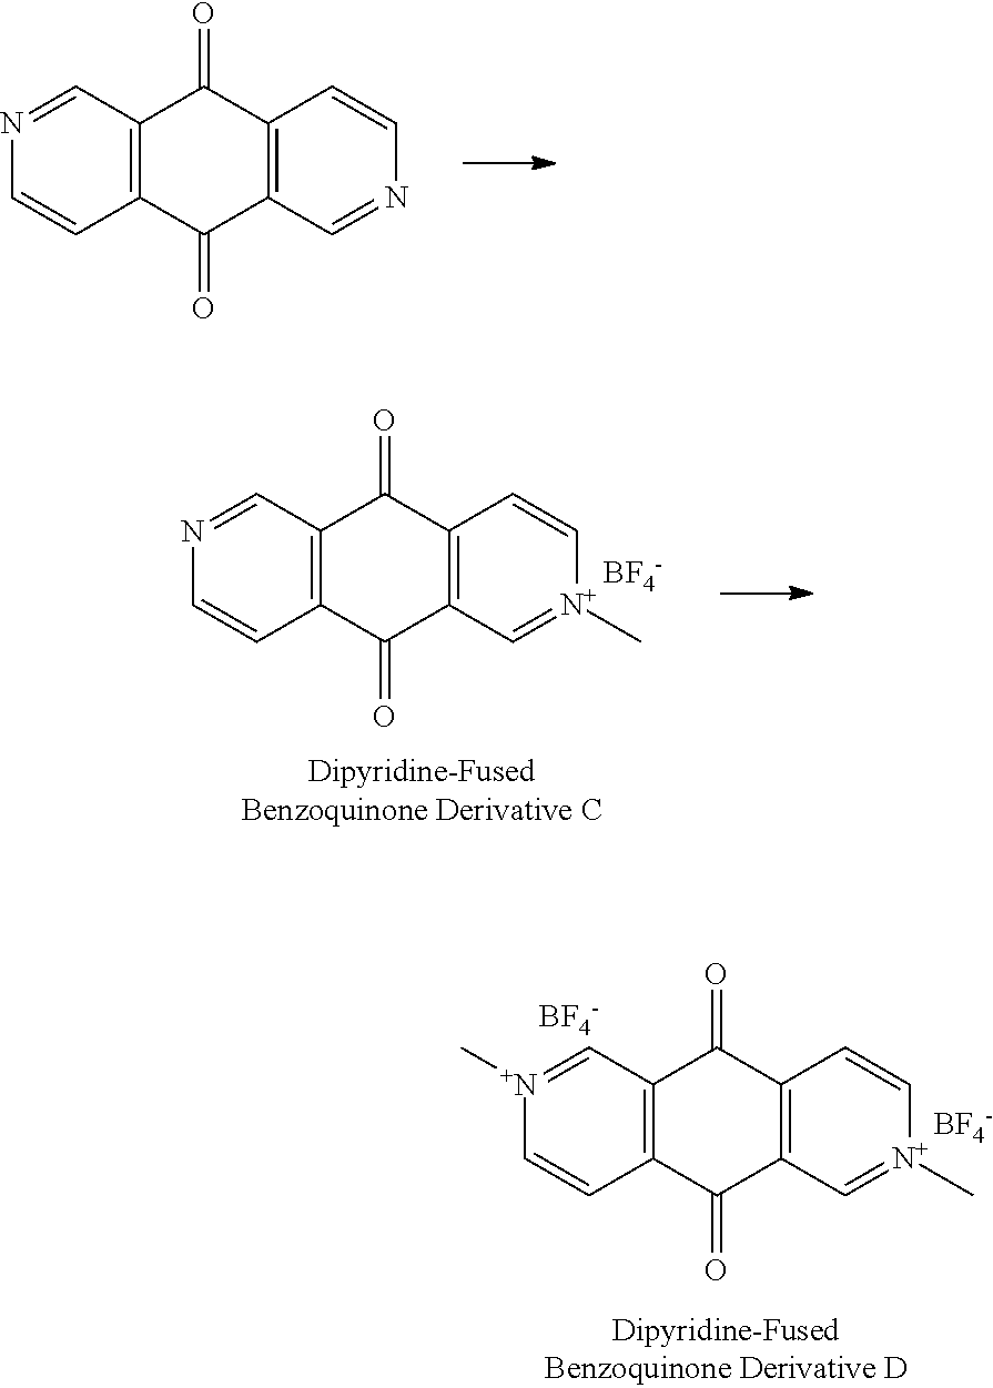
N1=CC2=C(C=C1)C(=O)C1=C(C2=O)C=CN=C1.[N+]1(C)=CC2=C(C=C1)C(=O)C1=C(C2=O)C=C[N+](C)=C1.[BF4-].[BF4-].N1=CC2=C(C=C1)C(=O)C1=C(C2=O)C=C[N+](C)=C1.[BF4-]
